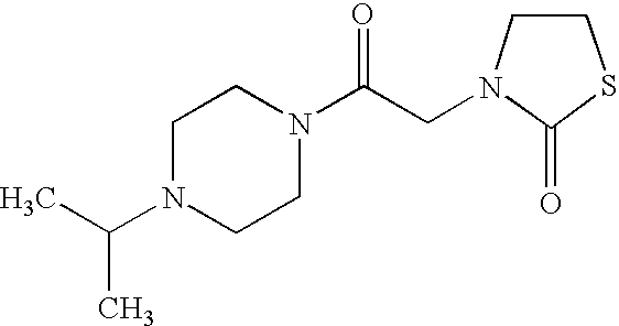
C1N(C(C)C)CCN(C(CN2C(=O)SCC2)=O)C1
